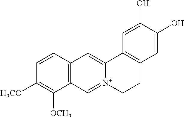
C12=C(CC[N+]3=CC4=C(C=C13)C=CC([H3CO])=C4[OCH3])C=C(O)C(O)=C2
